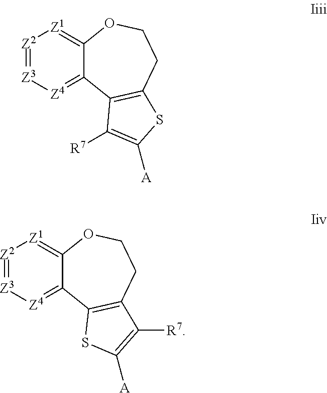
[Z2]1=[Z3][Z4]=C2C(=[Z1]1)OCCC1=C2C([R7])=C([A])S1.[Z2]1=[Z3][Z4]=C2C(=[Z1]1)OCCC1=C2SC([A])=C1[R7]
